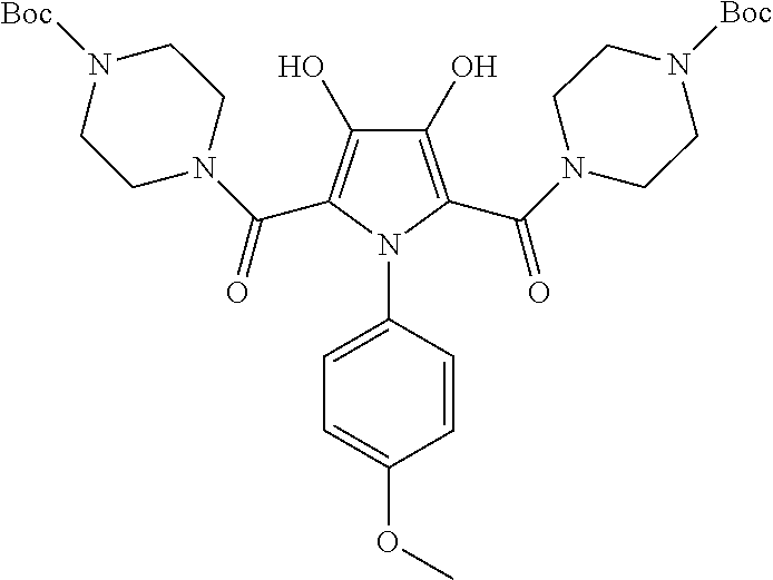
C1(O)=C(C(N2CCN([Boc])CC2)=O)N(C2=CC=C(OC)C=C2)C(C(N2CCN([Boc])CC2)=O)=C1O
